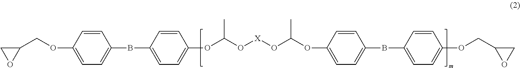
C1(COC2=CC=C(BC3=CC=C(OC(O[X]OC(OC4=CC=C(BC5=CC=C(OCC6OC6)C=C5)C=C4)C)C)C=C3)C=C2)CO1
